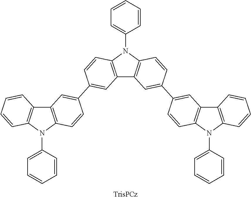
C12=C(N(C3=CC=CC=C3)C3=C1C=C(C1=CC4=C(N(C5=CC=CC=C5)C5=C4C=CC=C5)C=C1)C=C3)C=CC(C1=CC3=C(N(C4=CC=CC=C4)C4=C3C=CC=C4)C=C1)=C2
